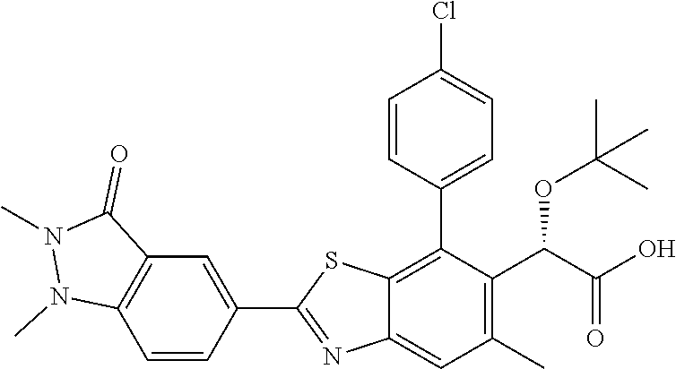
C1(C2=NC3=CC(C)=C(C(OC(C)(C)C)C(=O)O)C(C4=CC=C(Cl)C=C4)=C3S2)=CC2=C(C=C1)N(C)N(C)C2=O
